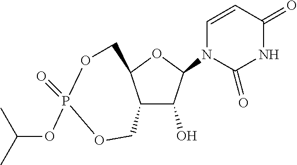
C12C(O)C(N3C=CC(=O)NC3=O)OC1COP(OC(C)C)(=O)OC2
